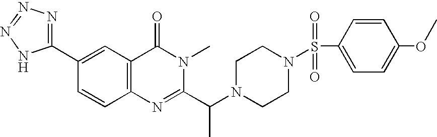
C1(C2=NN=NN2)=CC2=C(C=C1)N=C(C(N1CCN(S(C3=CC=C(OC)C=C3)(=O)=O)CC1)C)N(C)C2=O
